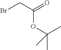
BrCC(=O)OC(C)(C)C
